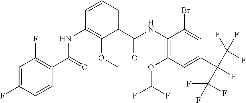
C1=C(F)C=CC(C(=O)NC2=C(OC)C(C(NC3=C(OC(F)F)C=C(C(C(F)(F)F)(C(F)(F)F)F)C=C3Br)=O)=CC=C2)=C1F
